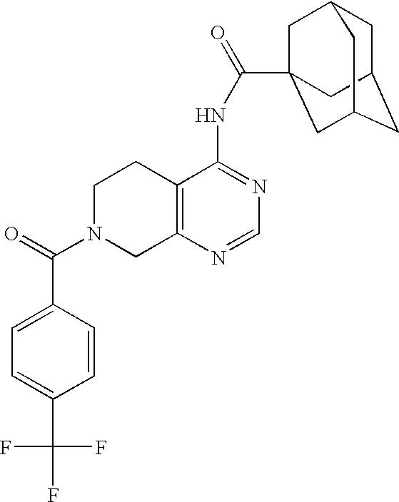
C1N(C(=O)C2=CC=C(C(F)(F)F)C=C2)CC2=C(C1)C(NC(=O)C13CC4CC(CC(C1)C4)C3)=NC=N2
